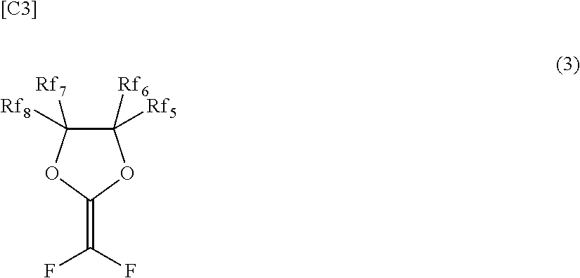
C1([Rf6])([Rf5])C([Rf8])([Rf7])OC(=C(F)F)O1.[[C3]]
